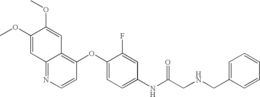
COC1=CC2=NC=CC(OC3=CC=C(NC(CNCC4=CC=CC=C4)=O)C=C3F)=C2C=C1OC
